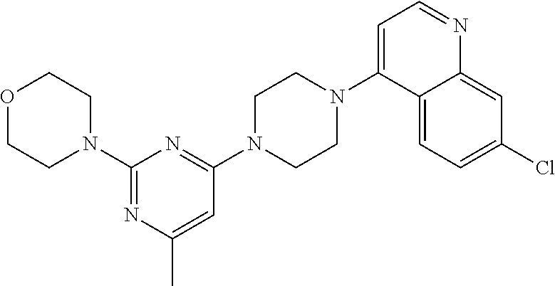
N1(C2=NC(C)=CC(N3CCN(C4=CC=NC5=CC(Cl)=CC=C45)CC3)=N2)CCOCC1
